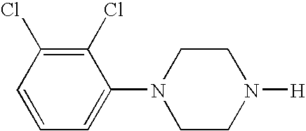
C1=CC=C(N2CCN([H])CC2)C(Cl)=C1Cl
